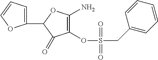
C1(OS(=O)(CC2=CC=CC=C2)=O)=C(N)OC(C2=CC=CO2)C1=O
